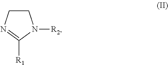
C1CN=C([R1])N1[R2]
